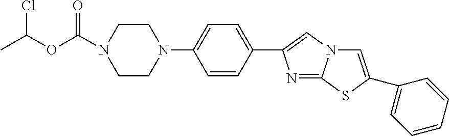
C1CN(C2=CC=C(C3=CN4C(=N3)SC(C3=CC=CC=C3)=C4)C=C2)CCN1C(OC(C)Cl)=O
